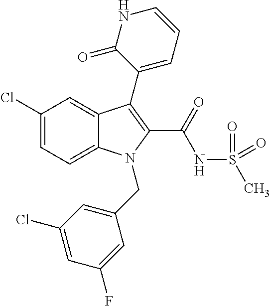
C1(Cl)=CC=C2C(=C1)C(C1=CC=CNC1=O)=C(C(NS(C)(=O)=O)=O)N2CC1=CC(Cl)=CC(F)=C1
